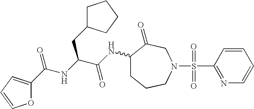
C(C1=CC=CO1)(NC(C(NC1CCCN(S(C2=NC=CC=C2)(=O)=O)CC1=O)=O)CC1CCCC1)=O
